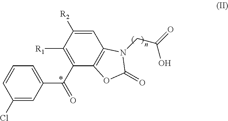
C1(Cl)=CC(C(C2=C([R1])C([R2])=CC3=C2OC(=O)N3CC(O)=O)=O)=CC=C1
